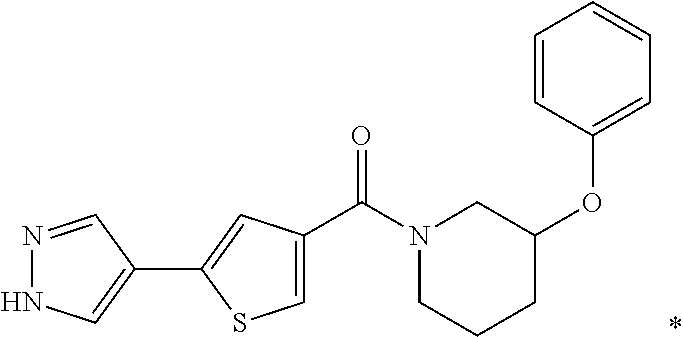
*.N1(C(C2=CSC(C3=CNN=C3)=C2)=O)CCCC(OC2=CC=CC=C2)C1
